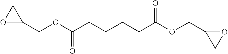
C1(COC(CCCCC(OCC2CO2)=O)=O)CO1
